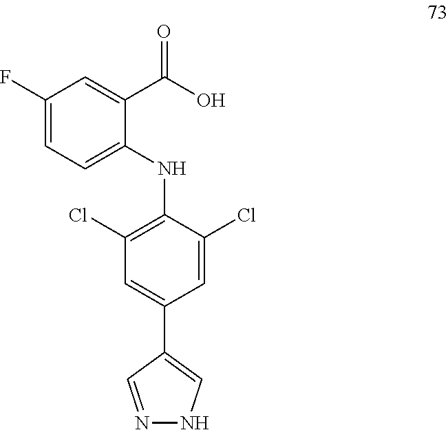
C1(F)=CC=C(NC2=C(Cl)C=C(C3=CNN=C3)C=C2Cl)C(C(O)=O)=C1
